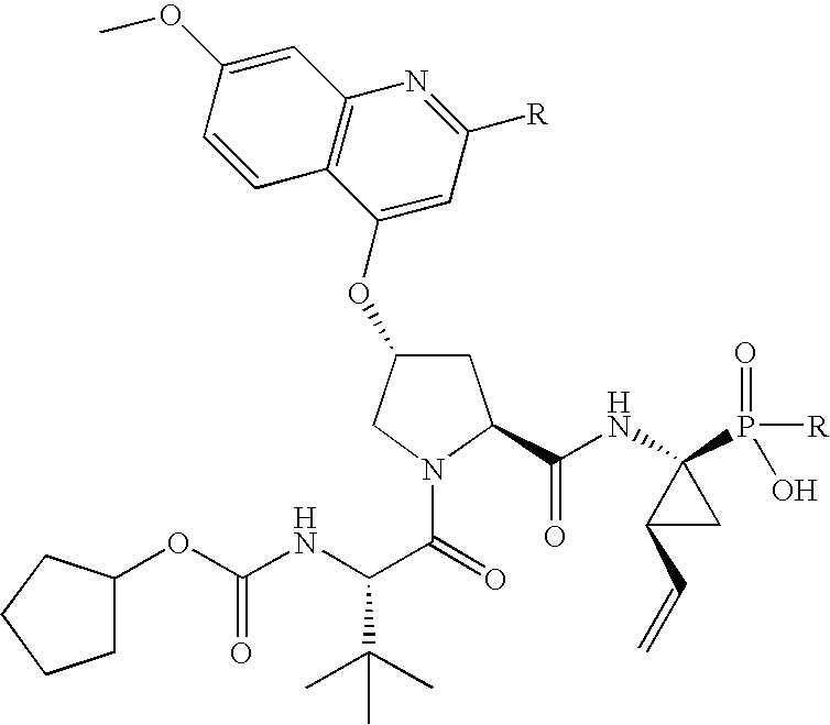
C1C(OC(NC(C(=O)N2CC(OC3=CC([R])=NC4=C3C=CC(OC)=C4)CC2C(NC2(P(=O)([R])O)C(C=C)C2)=O)C(C)(C)C)=O)CCC1
